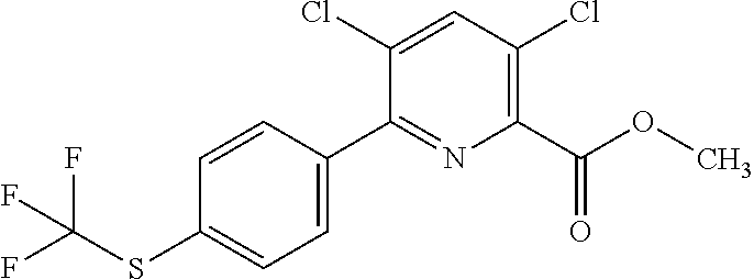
FC(SC1=CC=C(C2=NC(C(OC)=O)=C(Cl)C=C2Cl)C=C1)(F)F
